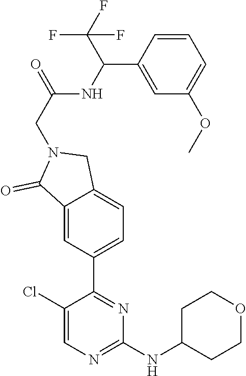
C12=CC(C3=NC(NC4CCOCC4)=NC=C3Cl)=CC=C1CN(CC(=O)NC(C1=CC(OC)=CC=C1)C(F)(F)F)C2=O
